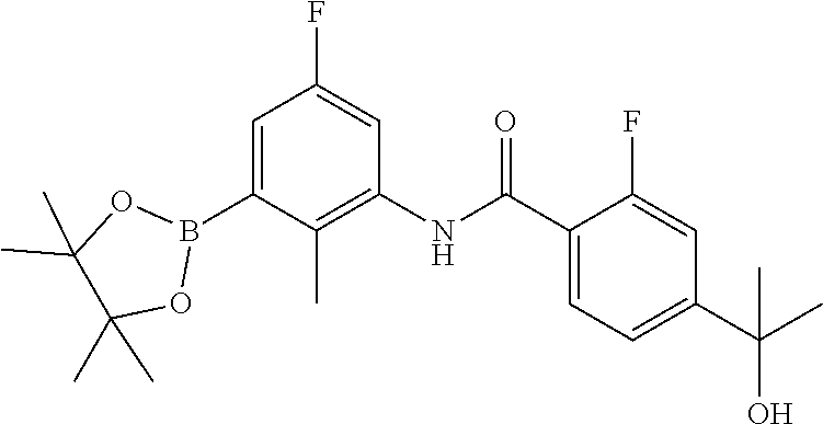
C1=C(B2OC(C)(C)C(C)(C)O2)C(C)=C(NC(C2=CC=C(C(C)(O)C)C=C2F)=O)C=C1F
